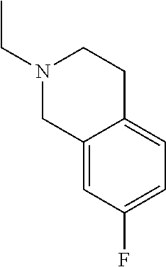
N1(CC)CC2=CC(F)=CC=C2CC1
